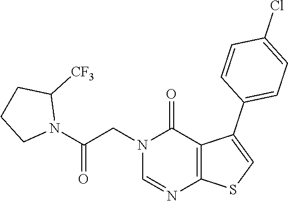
C1=NC2=C(C(=O)N1CC(N1CCCC1[CF3])=O)C(C1=CC=C(Cl)C=C1)=CS2
